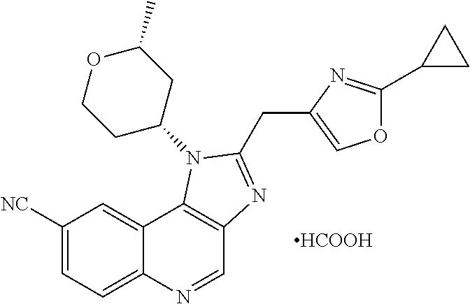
C1([NC])=CC=C2C(=C1)C1=C(C=N2)N=C(CC2=COC(C3CC3)=N2)N1C1CC(C)OCC1.[HCOOH]
